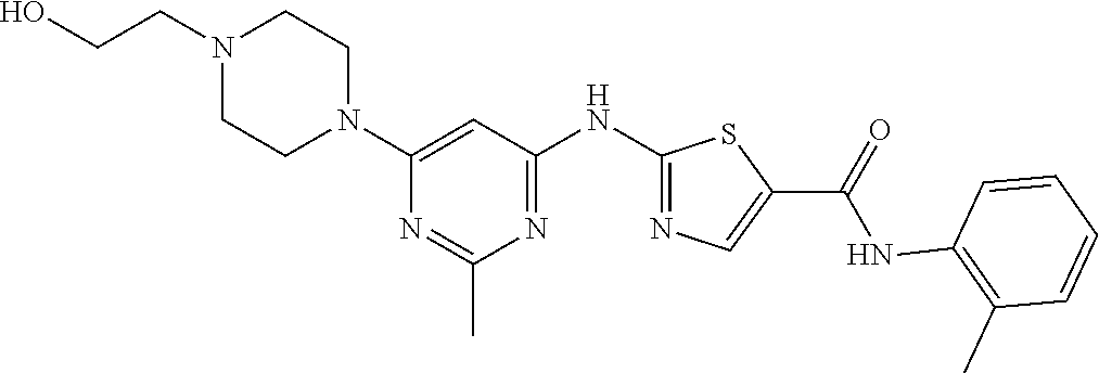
C(C1=CN=C(NC2=NC(C)=NC(N3CCN(CCO)CC3)=C2)S1)(=O)NC1=C(C)C=CC=C1
